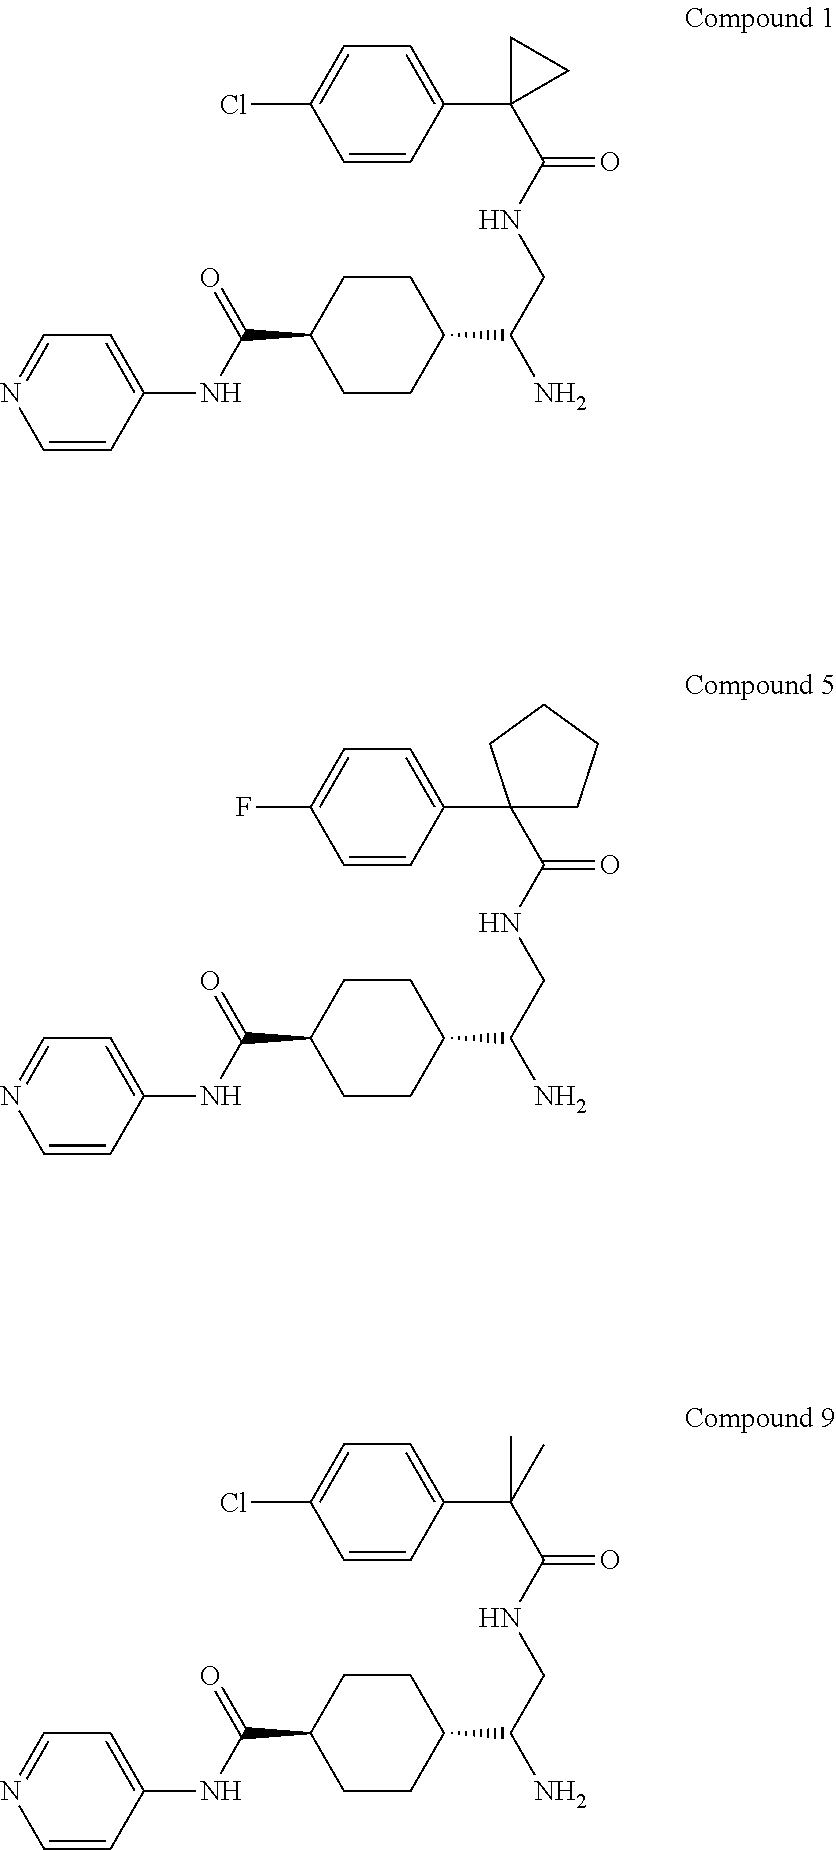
C1=CC(NC(C2CCC(C(CNC(C3(C4=CC=C(Cl)C=C4)CC3)=O)N)CC2)=O)=CC=N1.C1=CC(NC(C2CCC(C(CNC(C3(C4=CC=C(F)C=C4)CCCC3)=O)N)CC2)=O)=CC=N1.C1=CC(NC(C2CCC(C(CNC(C(C3=CC=C(Cl)C=C3)(C)C)=O)N)CC2)=O)=CC=N1
